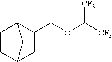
C1=CC2C(COC([CF3])[CF3])CC1C2
